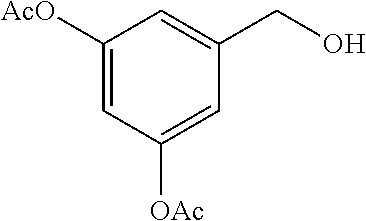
C1([AcO])=CC([OAc])=CC(CO)=C1
